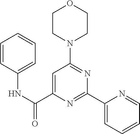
N(C(C1=CC(N2CCOCC2)=NC(C2=CC=CC=N2)=N1)=O)C1=CC=CC=C1
